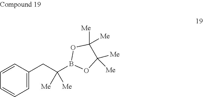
C(C([Me])(B1OC([Me])([Me])C([Me])([Me])O1)[Me])C1=CC=CC=C1
